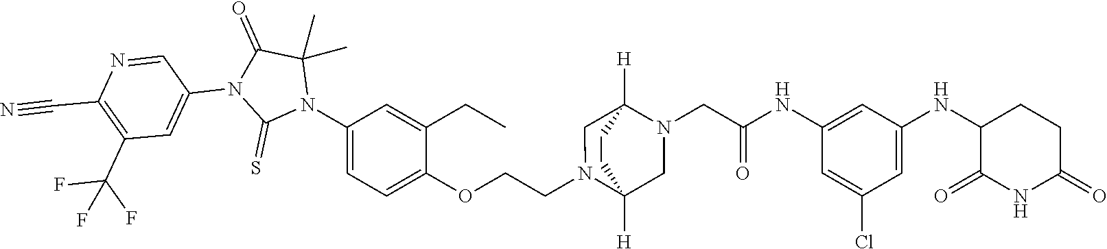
C1=C(Cl)C=C(NC2C(=O)NC(=O)CC2)C=C1NC(CN1CC2([H])N(CCOC3=CC=C(N4C(C)(C)C(=O)N(C5=CC(C(F)(F)F)=C(C#N)N=C5)C4=S)C=C3CC)CC1([H])CC2)=O
